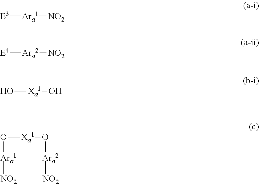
[E3][Ara1][NO2].[E4][Ara2][NO2].O[Xa1]O.O([Xa1]O[Ara2][NO2])[Ara1][NO2]
